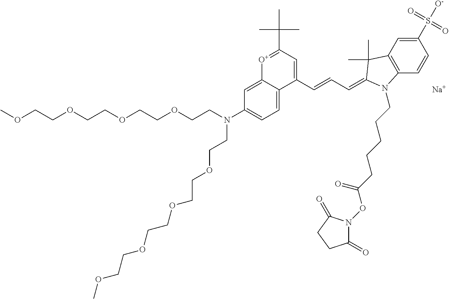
C1=C2C(=CC=C1N(CCOCCOCCOCCOC)CCOCCOCCOCCOC)C(C=CC=C1C(C)(C)C3=C(C=CC(S([O-])(=O)=O)=C3)N1CCCCCC(ON1C(=O)CCC1=O)=O)=CC(C(C)(C)C)=[O+]2.[Na]
